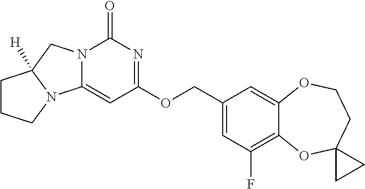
C(OC1=NC(=O)N2C(=C1)N1C([H])(C2)CCC1)C1=CC(F)=C2C(=C1)OCCC1(O2)CC1
